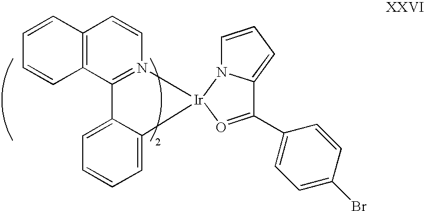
C1=CC2=C(C=C1)C=CN1=C2C2=CC=CC=C2[Ir]12N1C=CC=C1C(C1=CC=C(Br)C=C1)=O2
